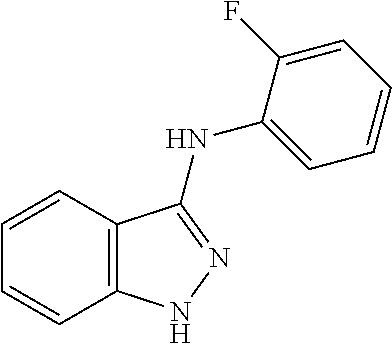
C1=CC2=C(C=C1)NN=C2NC1=CC=CC=C1F
